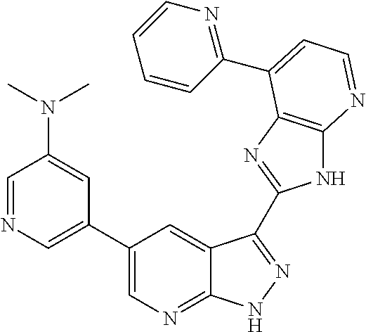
C1=NC=C(C2=CN=C3C(=C2)C(C2=NC4=C(N2)N=CC=C4C2=NC=CC=C2)=NN3)C=C1N(C)C
